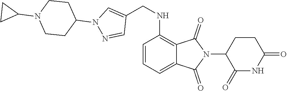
C1=CC=C2C(=C1NCC1=CN(C3CCN(C4CC4)CC3)N=C1)C(=O)N(C1C(=O)NC(=O)CC1)C2=O
